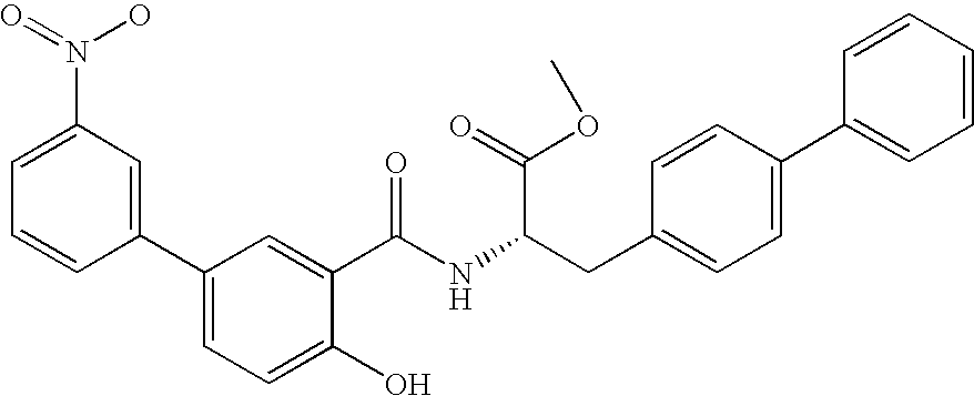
C1=CC(C2=CC=C(O)C(C(=O)NC(CC3=CC=C(C4=CC=CC=C4)C=C3)C(OC)=O)=C2)=CC(N(=O)O)=C1
